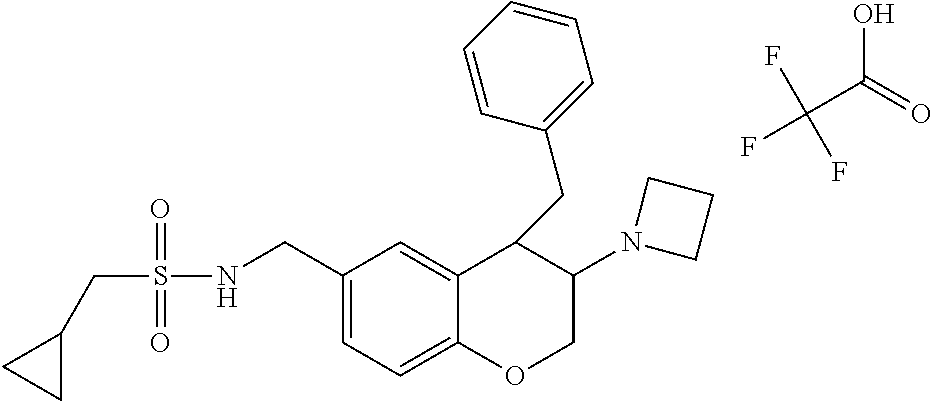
C1=C(CNS(CC2CC2)(=O)=O)C=C2C(=C1)OCC(N1CCC1)C2CC1=CC=CC=C1.C(C(O)=O)(F)(F)F
